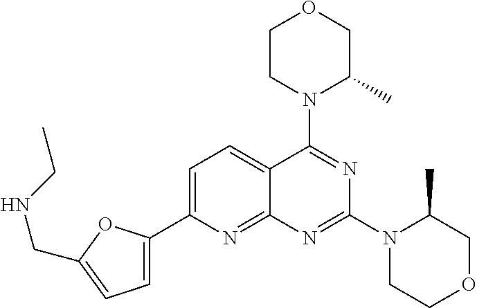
C1=C(C2=CC=C(CNCC)O2)N=C2C(=C1)C(N1C(C)COCC1)=NC(N1CCOCC1C)=N2
